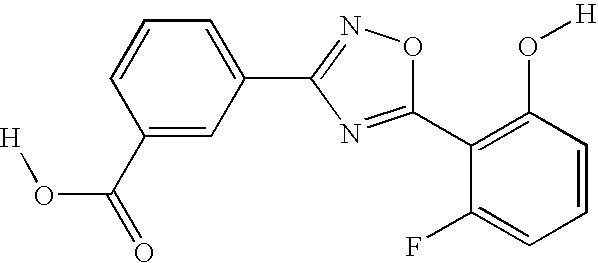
C1(C(=O)O[H])=CC(C2=NOC(C3=C(O[H])C=CC=C3F)=N2)=CC=C1
